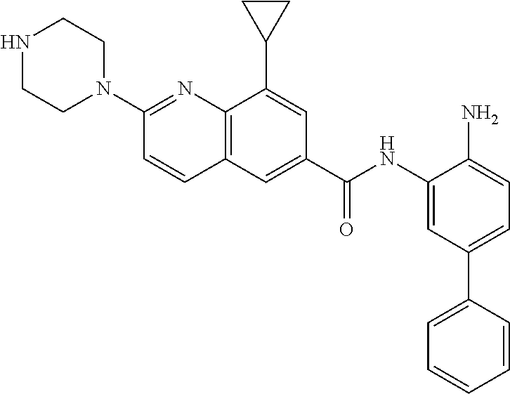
C1=C(C(NC2=CC(C3=CC=CC=C3)=CC=C2N)=O)C=C(C2CC2)C2=C1C=CC(N1CCNCC1)=N2
